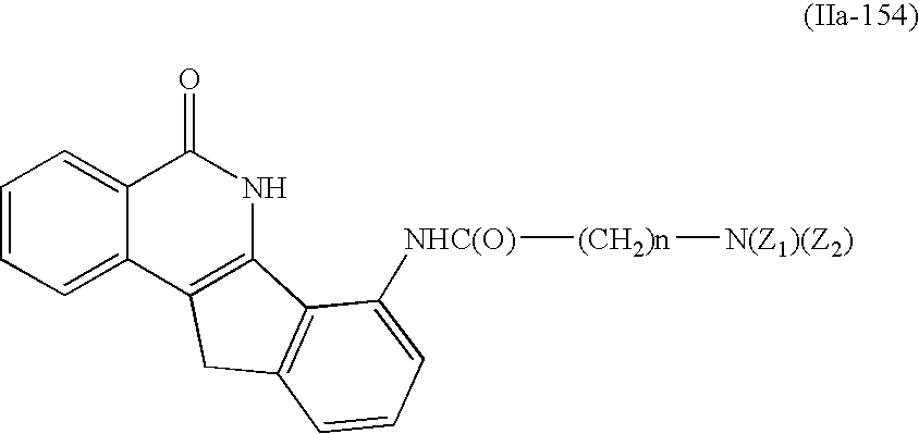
C1=CC=C2C(=C1)C(=O)NC1=C2CC2=C1C([NHC(O)][(CH2)n][N(Z1)(Z2)])=CC=C2
